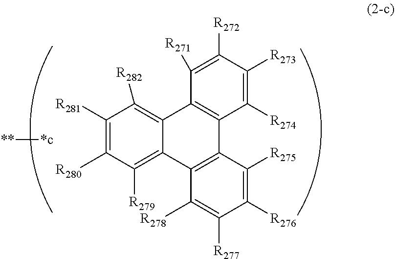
C1([R281])=C([R280])C([R279])=C2C(=C1[R282])C1=C(C3=C2C([R278])=C([R277])C([R276])=C3[R275])C([R274])=C([R273])C([R272])=C1[R271].[*c][**]
